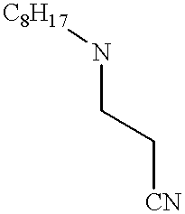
[C8H17]NCC[CN]
